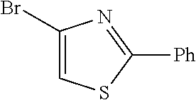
C1(Br)=CSC([Ph])=N1
